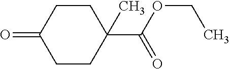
C1CC(C(OCC)=O)(C)CCC1=O
